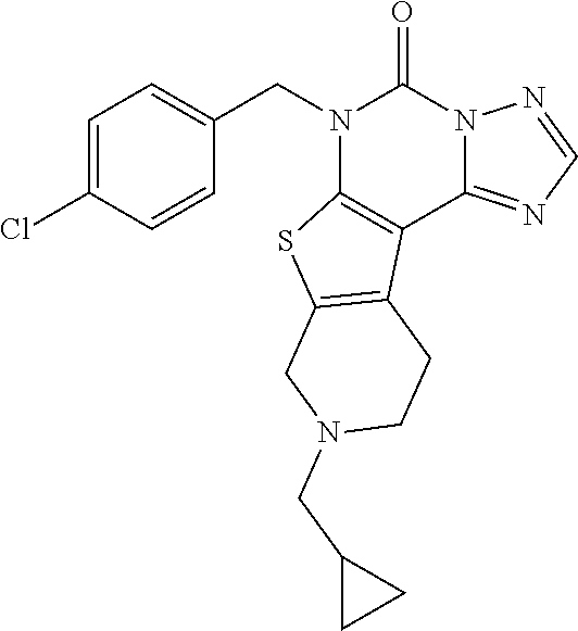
N1(CC2=CC=C(Cl)C=C2)C2=C(C3=NC=NN3C1=O)C1=C(S2)CN(CC2CC2)CC1
